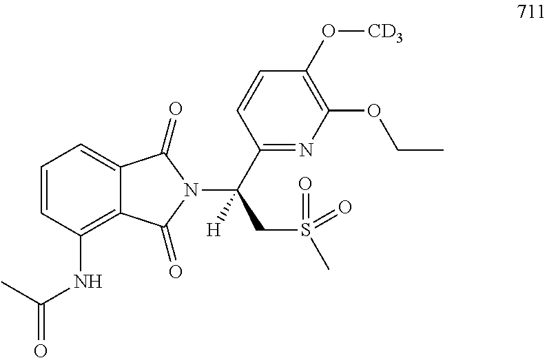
C1=CC(NC(C)=O)=C2C(=C1)C(=O)N(C(C1=NC(OCC)=C(O[CD3])C=C1)(CS(C)(=O)=O)[H])C2=O
